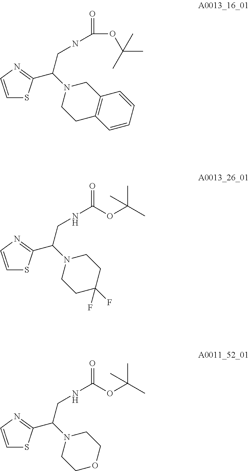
C1=CN=C(C(N2CCC(F)(F)CC2)CNC(=O)OC(C)(C)C)S1.C1=CN=C(C(N2CCC3=C(C2)C=CC=C3)CNC(OC(C)(C)C)=O)S1.C1=CN=C(C(N2CCOCC2)CNC(=O)OC(C)(C)C)S1
